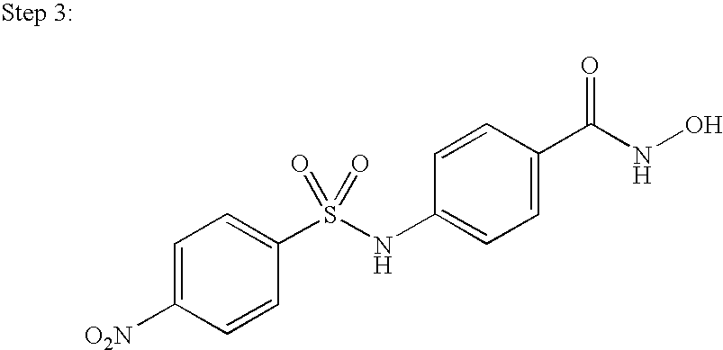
C1=C([O2N])C=CC(S(NC2=CC=C(C(NO)=O)C=C2)(=O)=O)=C1
